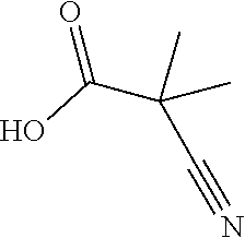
C(#N)C(C(O)=O)(C)C
